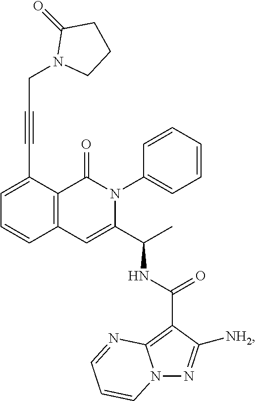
C1=C(C#CCN2C(=O)CCC2)C2=C(C=C1)C=C(C(C)NC(=O)C1=C3N(N=C1[NH2])C=CC=N3)N(C1=CC=CC=C1)C2=O
